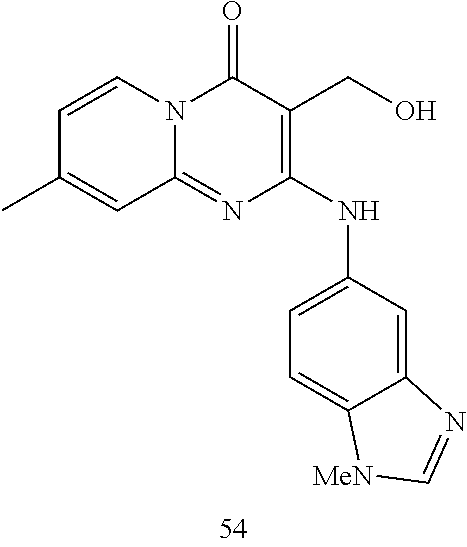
C1=CC(C)=CC2=NC(NC3=CC=C4C(=C3)N=C[MeN]4)=C(CO)C(=O)N12
